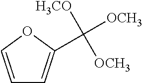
C1=COC(C([OCH3])([H3CO])[OCH3])=C1
